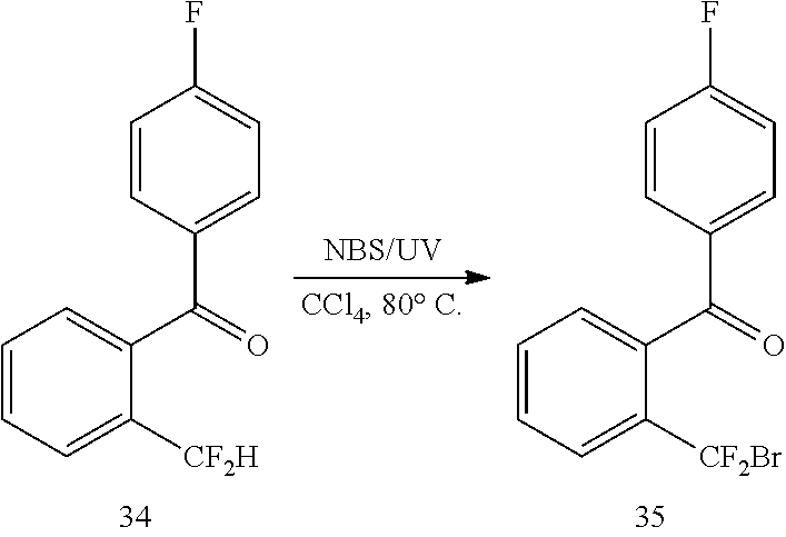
C1=CC(C(C2=CC=CC=C2[CF2H])=O)=CC=C1F.C1=CC(C(C2=CC=CC=C2[CF2Br])=O)=CC=C1F
